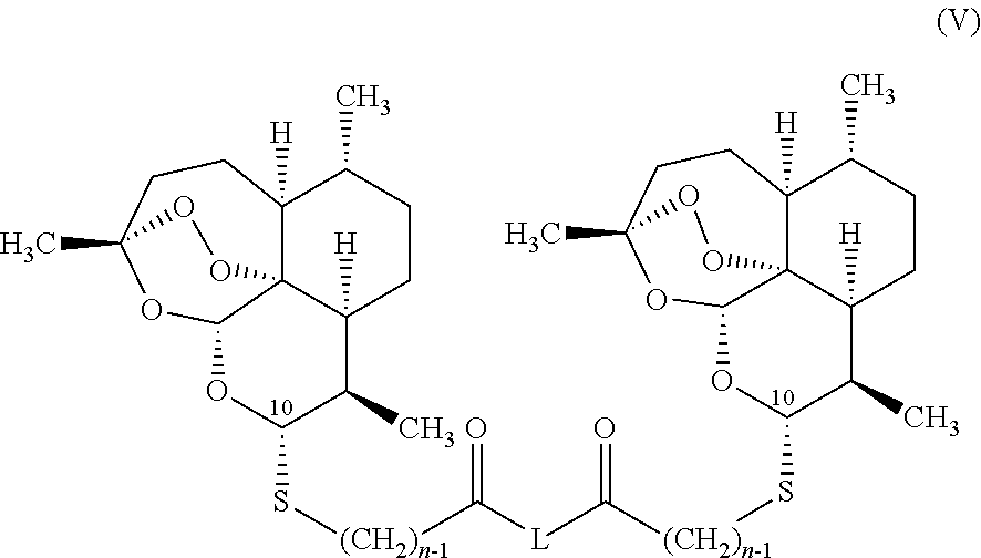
C12([H])C34C([H])(CCC1C)C(C)C(S[(CH2)n-1]C([L]C([(CH2)n-1]SC1C(C)C5([H])C67C([H])(C(C)CC5)CCC(C)(OC6O1)OO7)=O)=O)OC3OC(C)(CC2)OO4
